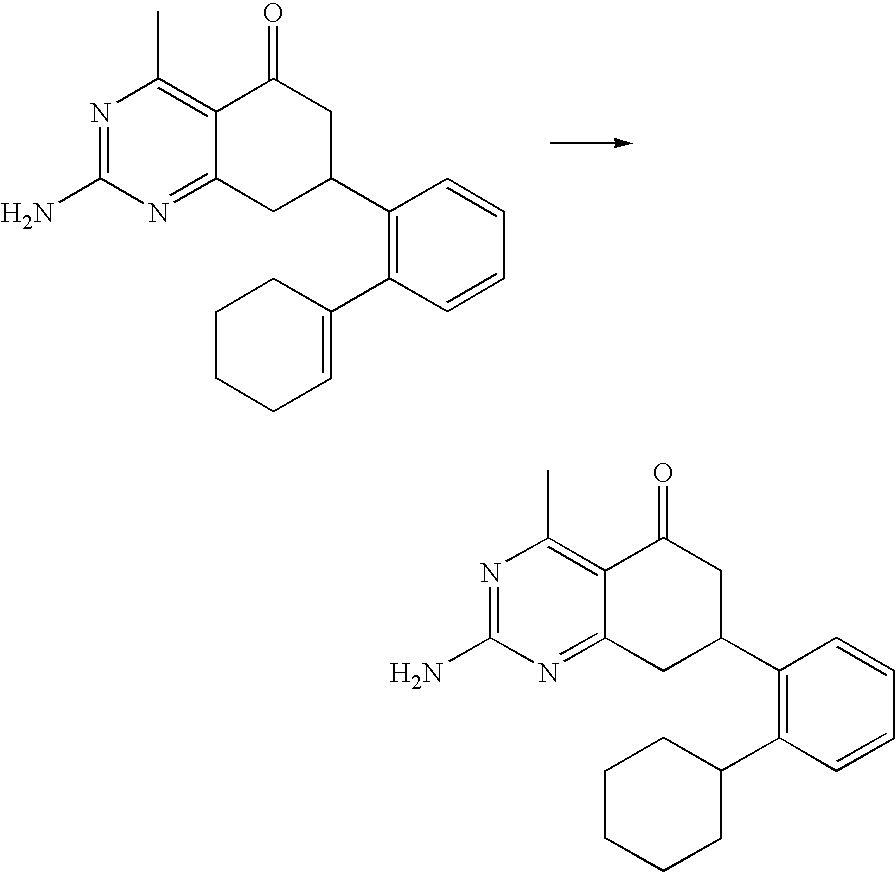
C1(C2CC3=NC(N)=NC(C)=C3C(=O)C2)=C(C2=CCCCC2)C=CC=C1.C1(C2CC3=NC(N)=NC(C)=C3C(=O)C2)=C(C2CCCCC2)C=CC=C1
